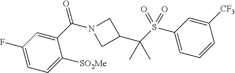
C1(C(N2CC(C(S(C3=CC=CC([CF3])=C3)(=O)=O)(C)C)C2)=O)=CC(F)=CC=C1[SO2Me]
